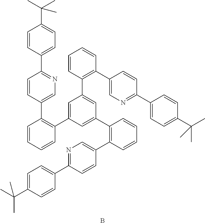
C1=CC=CC(C2=CC(C3=C(C4=CN=C(C5=CC=C(C(C)(C)C)C=C5)C=C4)C=CC=C3)=CC(C3=C(C4=CN=C(C5=CC=C(C(C)(C)C)C=C5)C=C4)C=CC=C3)=C2)=C1C1=CN=C(C2=CC=C(C(C)(C)C)C=C2)C=C1.B
